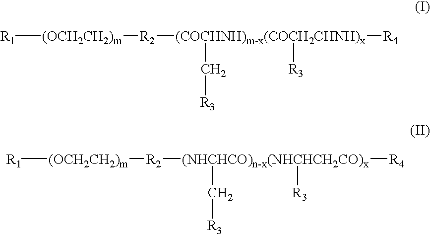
[R1][(OCH2CH2)m][R2][(COCHNH)m-x(COCH2CHNH)x]([R4])(C[R3])[R3].[R1][(OCH2CH2)m][R2][(NHCHCO)n-x(NHCHCH2CO)x]([R4])(C[R3])[R3]
